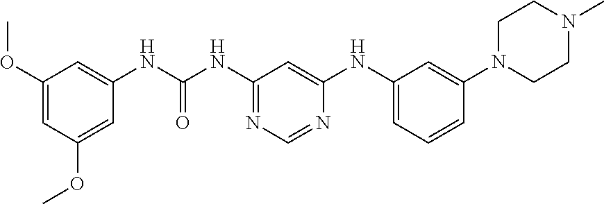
C1(OC)=CC(OC)=CC(NC(=O)NC2=NC=NC(NC3=CC=CC(N4CCN(C)CC4)=C3)=C2)=C1
